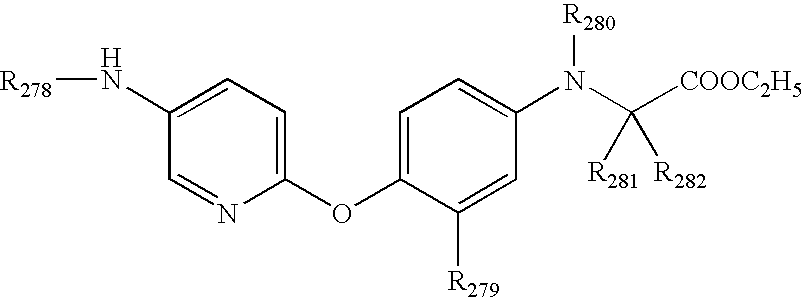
C1=C(N[R278])C=NC(OC2=CC=C(N(C([COOC2H5])([R281])[R282])[R280])C=C2[R279])=C1
